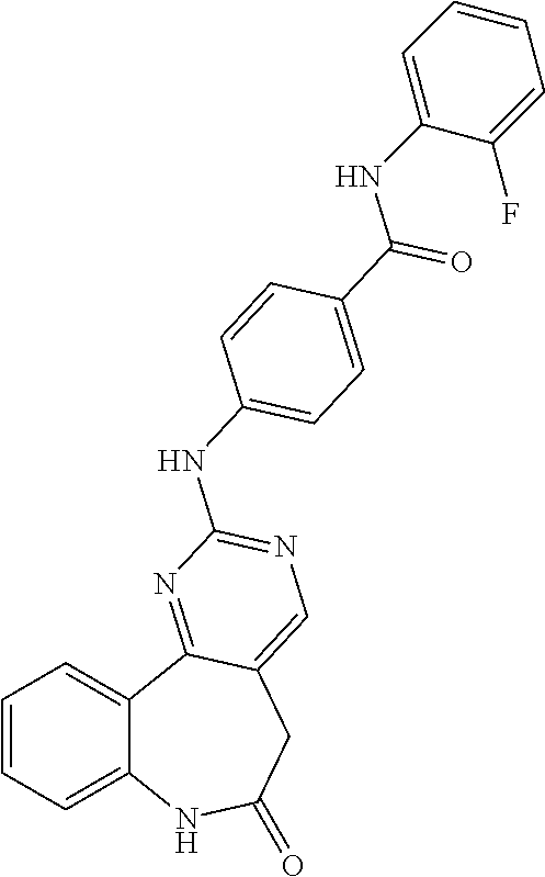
C1=CC=C2C(=C1)C1=NC(NC3=CC=C(C(=O)NC4=CC=CC=C4F)C=C3)=NC=C1CC(=O)N2
